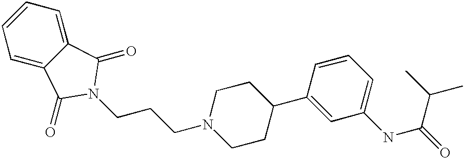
C(C(=O)NC1=CC=CC(C2CCN(CCCN3C(=O)C4=CC=CC=C4C3=O)CC2)=C1)(C)C
